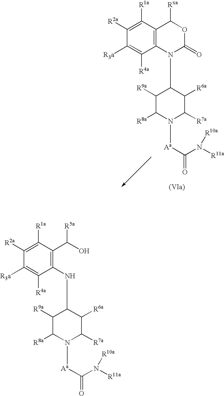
C1([R2a])=C([R1a])C2=C(C([R4a])=C1[R3a])N(CC1C([R9a])C([R8a])N([Aa]C(N([R11a])[R10a])=O)C([R7a])C1[R6a])C(=O)OC2[Rxa].C1([R2a])=C([R1a])C(C(O)[R5a])=C(NCC2C([R9a])C([R8a])N([Aa]C(N([R11a])[R10a])=O)C([R7a])C2[R6a])C([R4a])=C1[R3a]
